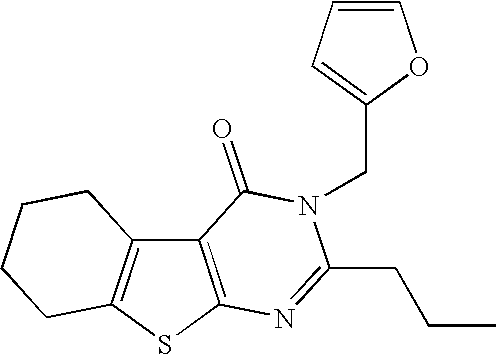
C12=C(SC3=C1CCCC3)N=C(CCC)N(CC1=CC=CO1)C2=O
